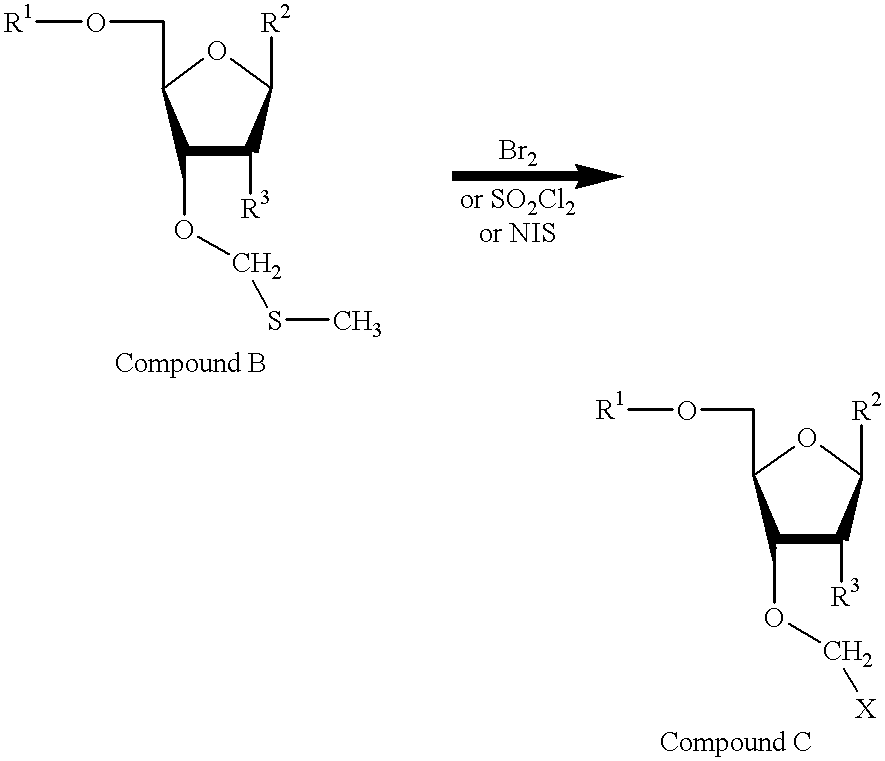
C1(OCSC)C([R3])C([R2])OC1CO[R1].C1(OC[X])C([R3])C([R2])OC1CO[R1]
